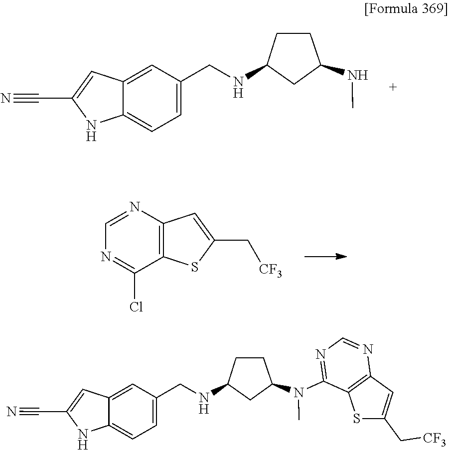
C12=CC(CNC3CC(NC)CC3)=CC=C1NC(C#N)=C2.C1=NC2=C(C(Cl)=N1)SC(C[CF3])=C2.C12=CC(CNC3CC(N(C)C4=NC=NC5=C4SC(C[CF3])=C5)CC3)=CC=C1NC(C#N)=C2
